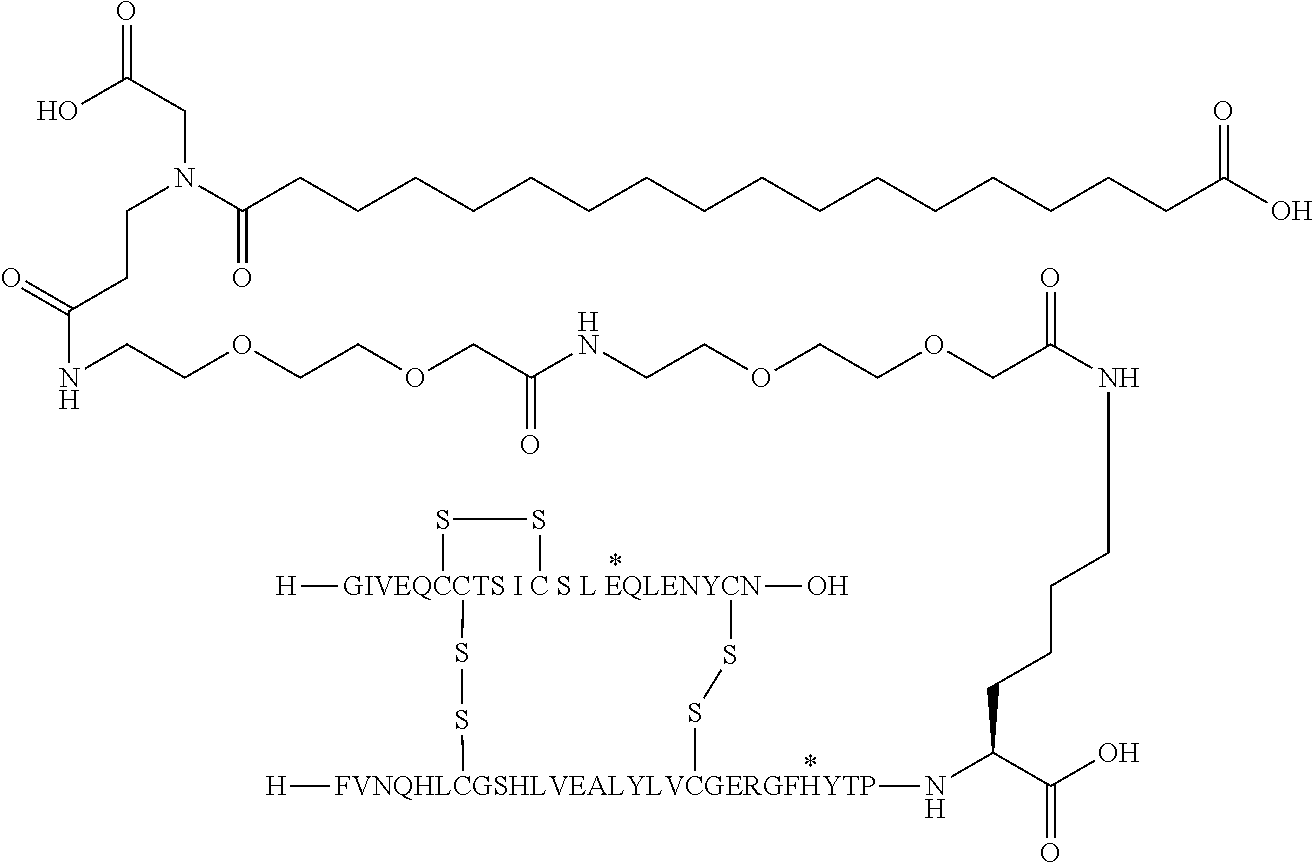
[GIVEQCCTS I C S L EQLENYCN]12([H])(O)(SS[FVNQHLCGSHLVEALYLVCGERGFHYTP]([H])(NC(C(O)=O)CCCCNC(COCCOCCNC(COCCOCCNC(=O)CCN(CC(=O)O)C(CCCCCCCCCCCCCCCCC(O)=O)=O)=O)=O)SS1)SS2
